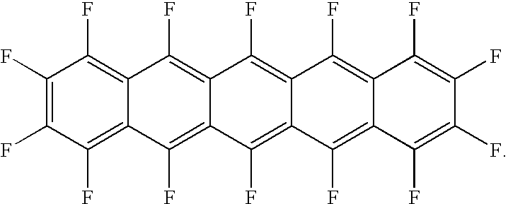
C1(F)=C(F)C(F)=C2C(=C1F)C(F)=C1C(=C2F)C(F)=C2C(=C1F)C(F)=C1C(=C2F)C(F)=C(F)C(F)=C1F
